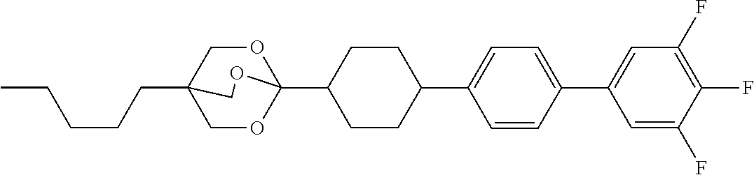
C1CC(C23OCC(CCCCC)(CO2)CO3)CCC1C1=CC=C(C2=CC(F)=C(F)C(F)=C2)C=C1
